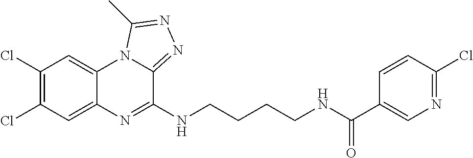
C1(Cl)=C(Cl)C=C2C(=C1)N1C(=NN=C1C)C(NCCCCNC(C1=CN=C(Cl)C=C1)=O)=N2
